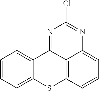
C12=CC=CC=C1SC1=C3C2=NC(Cl)=NC3=CC=C1
